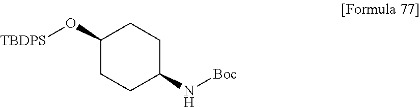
C1(O[TBDPS])CCC(N[Boc])CC1
